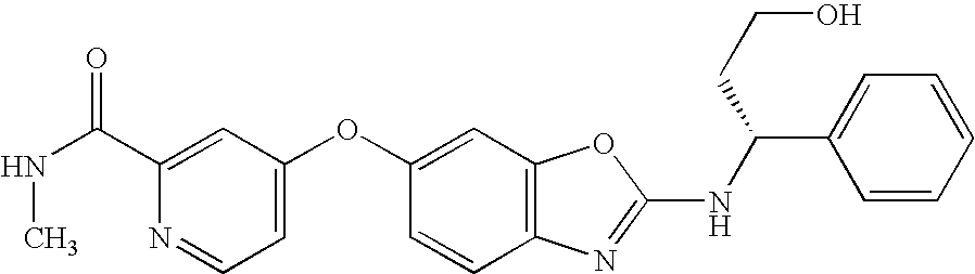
CNC(=O)C1=CC(OC2=CC3=C(C=C2)N=C(NC(C2=CC=CC=C2)CCO)O3)=CC=N1
